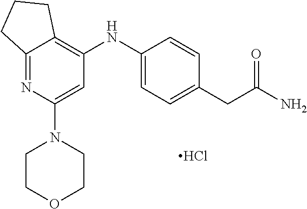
C12=NC(N3CCOCC3)=CC(NC3=CC=C(CC(N)=O)C=C3)=C1CCC2.Cl
